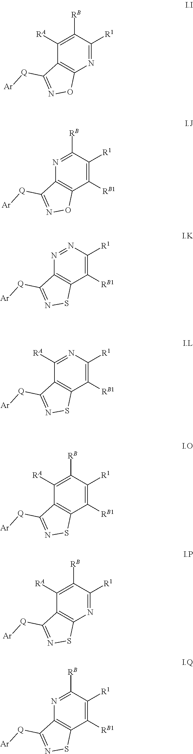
C1([RA])=C([RB])C([R1])=NC2=C1C([Q][Ar])=NO2.N1=C([RB])C([R1])=C([RB1])C2=C1C([Q][Ar])=NO2.N1=NC([R1])=C([RB1])C2=C1C([Q][Ar])=NS2.C1([RA])=NC([R1])=C([RB1])C2=C1C([Q][Ar])=NS2.C1([RA])=C([RB])C([R1])=C([RB1])C2=C1C([Q][Ar])=NS2.C1([RA])=C([RB])C([R1])=NC2=C1C([Q][Ar])=NS2.N1=C([RB])C([R1])=C([RB1])C2=C1C([Q][Ar])=NS2
